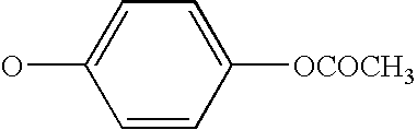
C1=CC([OCOCH3])=CC=C1O
